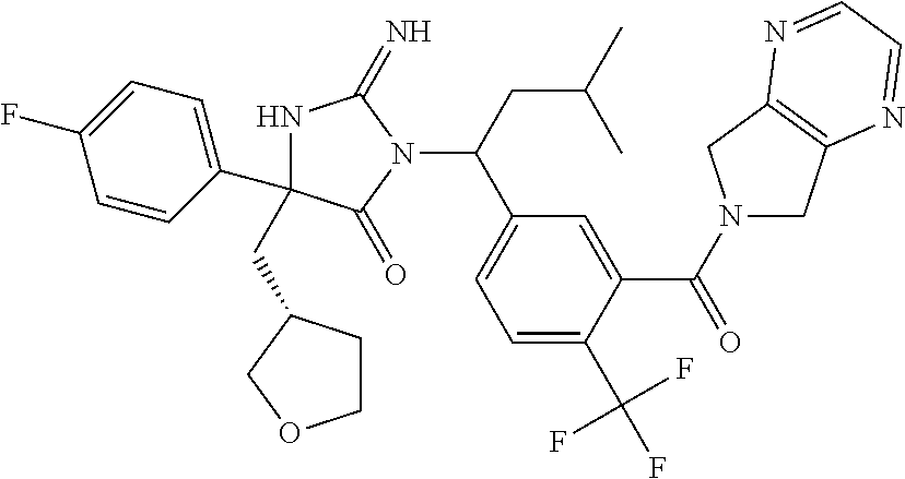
N1C(CC2CCOC2)(C2=CC=C(F)C=C2)C(=O)N(C(CC(C)C)C2=CC=C(C(F)(F)F)C(C(N3CC4=C(C3)N=CC=N4)=O)=C2)C1=N
